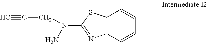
NN(C1=NC2=C(S1)C=CC=C2)CC#C
